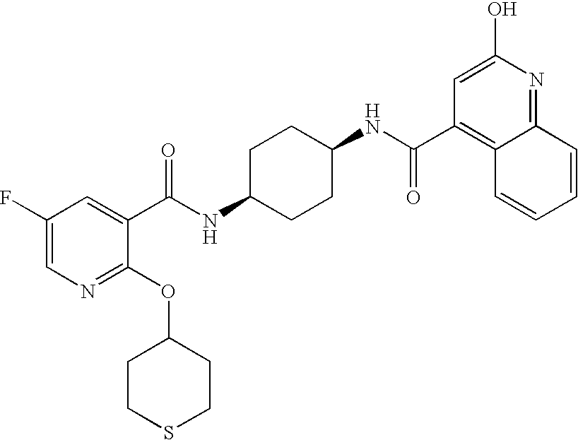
C1CC(NC(=O)C2=CC(F)=CN=C2OC2CCSCC2)CCC1NC(=O)C1=C2C(=NC(O)=C1)C=CC=C2
